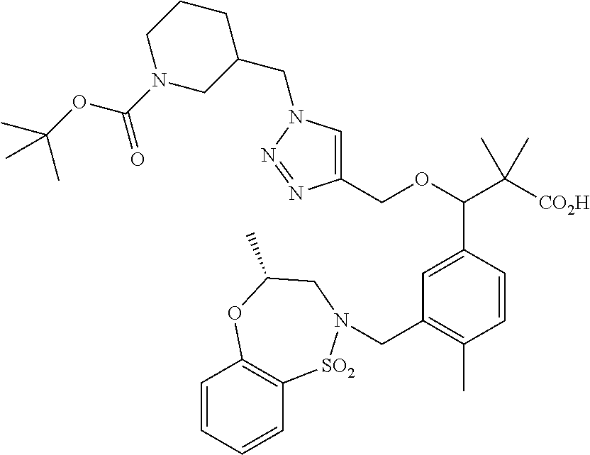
C1(COC(C([CO2H])(C)C)C2=CC(CN3[SO2]C4=C(C=CC=C4)OC(C)C3)=C(C)C=C2)=CN(CC2CCCN(C(=O)OC(C)(C)C)C2)N=N1
